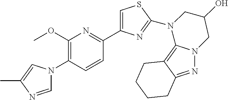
C1=NC(C)=CN1C1=C(OC)N=C(C2=CSC(N3C4=C5C(=NN4CC(O)C3)CCCC5)=N2)C=C1
